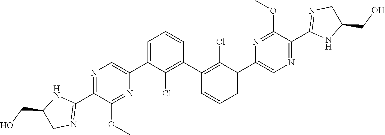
N1=C(C2=NCC(CO)N2)C(OC)=NC(C2=CC=CC(C3=C(Cl)C(C4=CN=C(C5=NCC(CO)N5)C(OC)=N4)=CC=C3)=C2Cl)=C1
